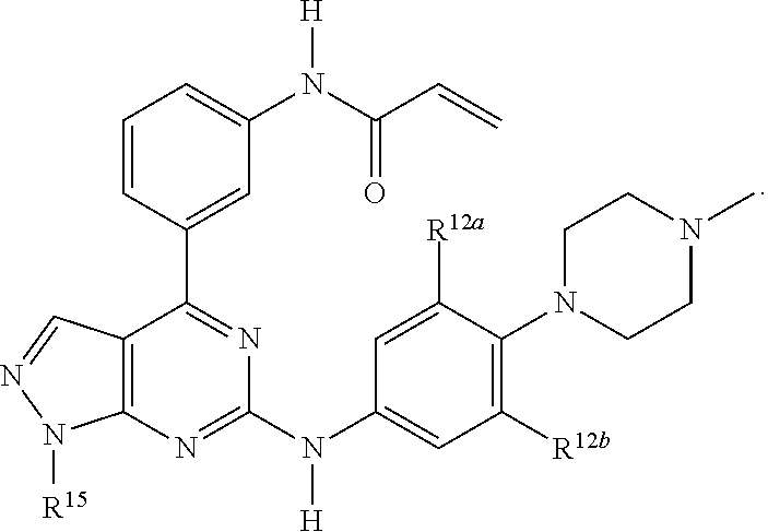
C12=C(N=C(N(C3=CC([R12b])=C(N4CCN(C)CC4)C([R12a])=C3)[H])N=C1C1=CC(N(C(C=C)=O)[H])=CC=C1)N([R15])N=C2
